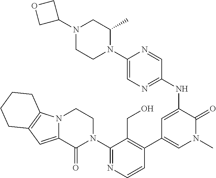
C1=CN=C(N2CCN3C(=CC4=C3CCCC4)C2=O)C(CO)=C1C1=CN(C)C(=O)C(NC2=NC=C(N3C(C)CN(C4COC4)CC3)N=C2)=C1
